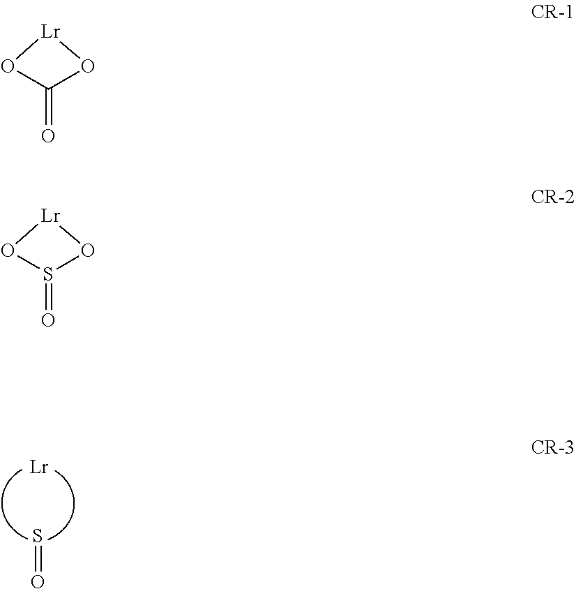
S=O.[Lr].C1(=O)O[Lr]O1.S1(=O)O[Lr]O1
